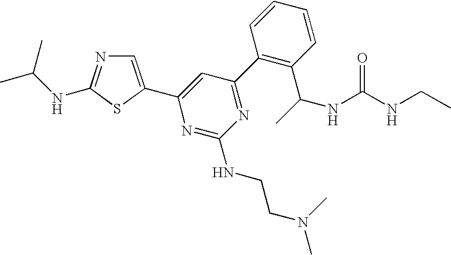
C1=C(C2=CC(C3=C(C(NC(NCC)=O)C)C=CC=C3)=NC(NCCN(C)C)=N2)SC(NC(C)C)=N1
